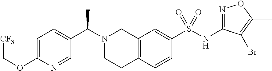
C1=C(OC[CF3])N=CC(C(N2CCC3=C(C2)C=C(S(NC2=NOC(C)=C2Br)(=O)=O)C=C3)C)=C1
